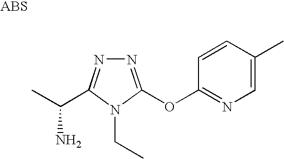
N1=C(OC2=NC=C(C)C=C2)N(CC)C(C(C)N)=N1
